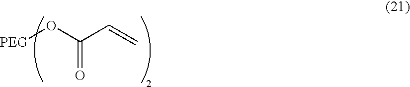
[PEG]OC(C=C)=O
